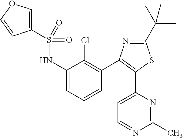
C1(S(=O)(=O)NC2=CC=CC(C3=C(C4=CC=NC(C)=N4)SC(C(C)(C)C)=N3)=C2Cl)=COC=C1
